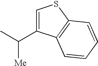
C(C1=CSC2=C1C=CC=C2)(C)[Me]
